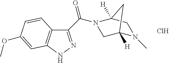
N1(C)C2([H])CN(C(C3=NNC4=C3C=CC(OC)=C4)=O)C([H])(C1)C2.Cl
